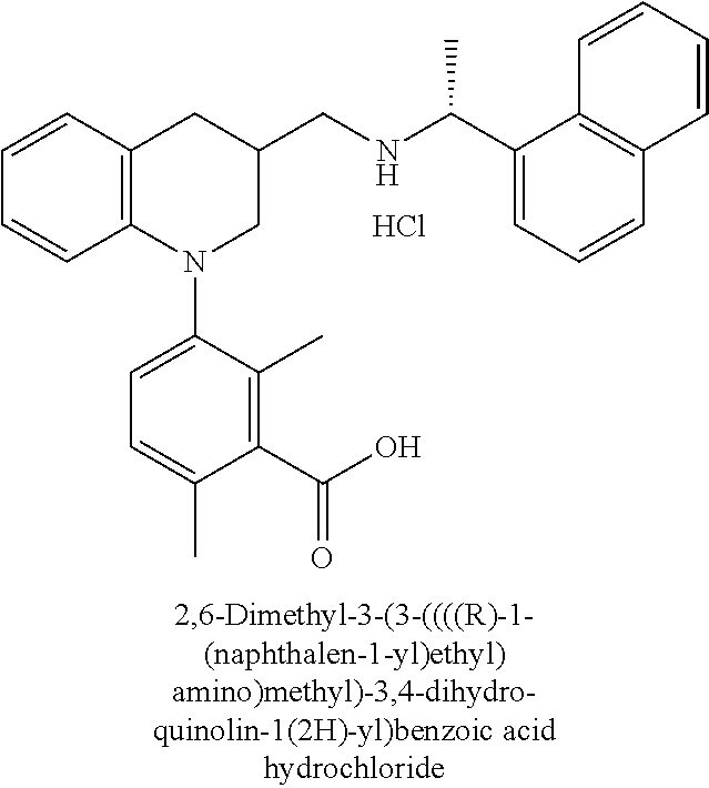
C1=CC2=C(C=C1)N(C1=CC=C(C)C(C(O)=O)=C1C)CC(CNC(C1=CC=CC3=C1C=CC=C3)C)C2.Cl
